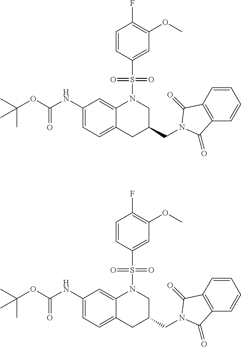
C12=CC(NC(OC(C)(C)C)=O)=CC=C1CC(CN1C(=O)C3=C(C=CC=C3)C1=O)CN2S(C1=CC(OC)=C(F)C=C1)(=O)=O.C12=CC(NC(OC(C)(C)C)=O)=CC=C1CC(CN1C(=O)C3=C(C=CC=C3)C1=O)CN2S(C1=CC(OC)=C(F)C=C1)(=O)=O
